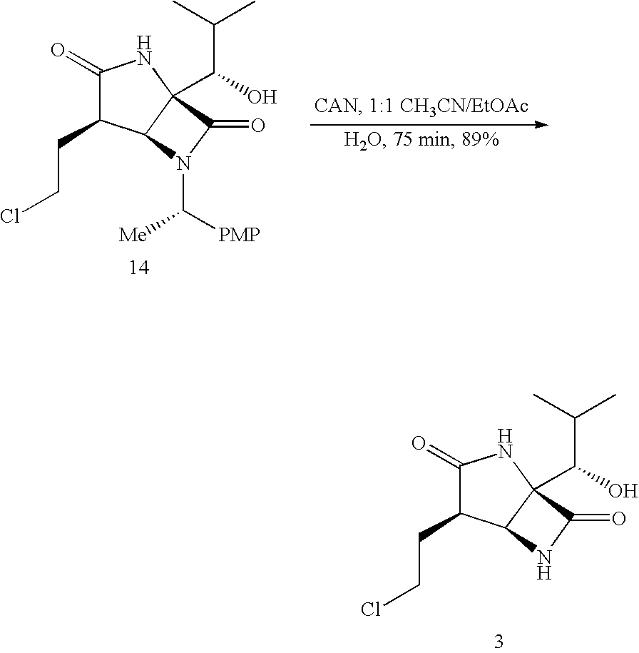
C1(=O)C(CCCl)C2C(C(C(C)C)O)(N1)C(=O)N2.C1(=O)C(CCCl)C2C(C(C(C)C)O)(N1)C(=O)N2C([PMP])[Me]
